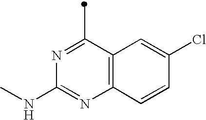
C1(C)=NC(NC)=NC2=C1C=C(Cl)C=C2
